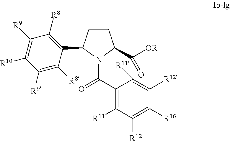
C1([R9])=C([R8])C(C2CCC(C([OR])=O)N2C(=O)C2=C([R11])C([R12])=C([R16])C([R12])=C2[R11])=C([R8])C([R9])=C1[R10]
